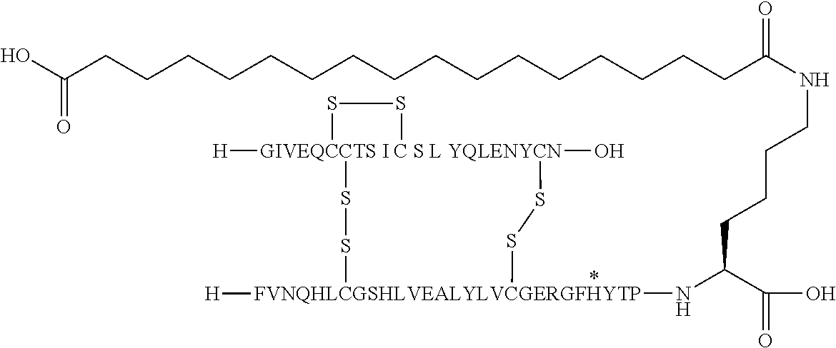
C(CCC(C(O)=O)N[FVNQHLCGSHLVEALYLVCGERGFHYTP]1([H])SS[GIVEQCCTS I C S L YQLENYCN]2([H])(O)(SS1)SS2)CNC(CCCCCCCCCCCCCCCCC(O)=O)=O
